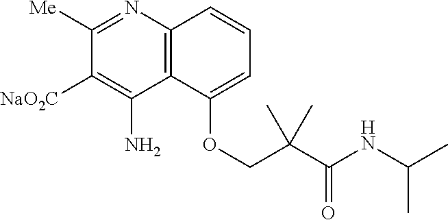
N1=C([Me])C([NaO2C])=C(N)C2=C1C=CC=C2OCC(C(NC(C)C)=O)(C)C
